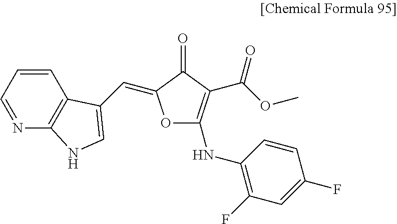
C1=CC=NC2=C1C(C=C1OC(NC3=C(F)C=C(F)C=C3)=C(C(OC)=O)C1=O)=CN2
